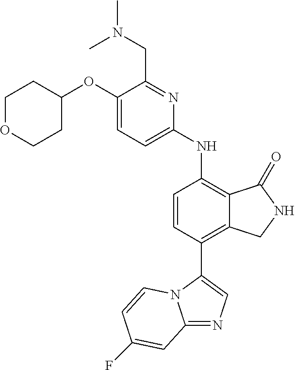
C1(OC2CCOCC2)=CC=C(NC2=C3C(=C(C4=CN=C5N4C=CC(F)=C5)C=C2)CNC3=O)N=C1CN(C)C
